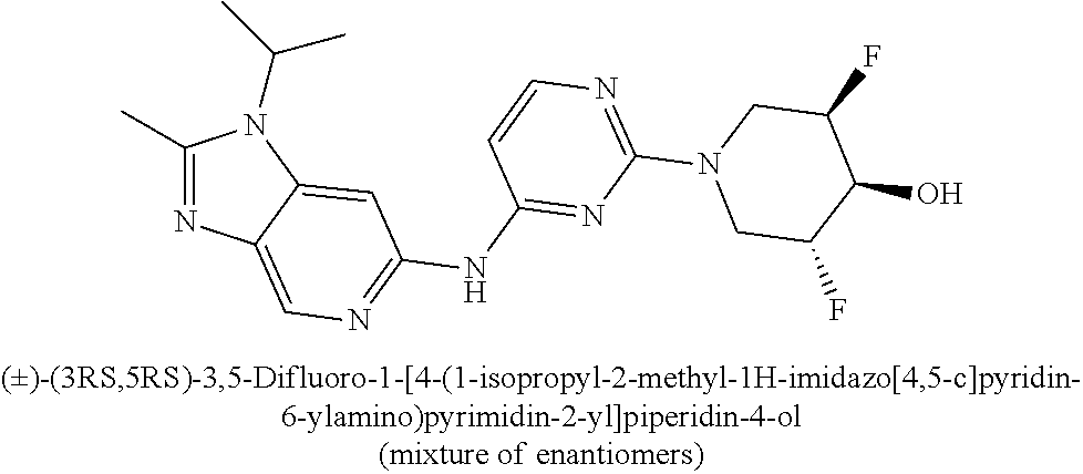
C1(C)=NC2=CN=C(NC3=NC(N4CC(F)C(O)C(F)C4)=NC=C3)C=C2N1C(C)C
